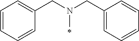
C(C1=CC=CC=C1)N(CC1=CC=CC=C1)C
